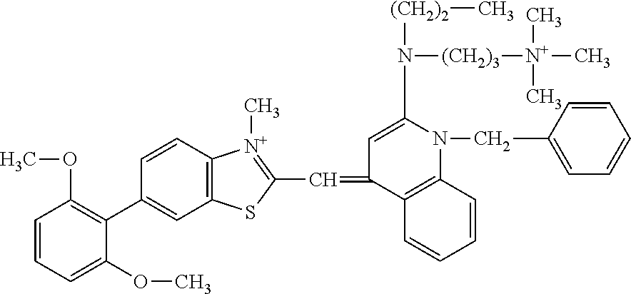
C1=CC=C(OC)C(C2=CC3=C(C=C2)[N+](C)=C(C=C2C4=C(N(CC5=CC=CC=C5)C(N([(CH2)3][N+](C)(C)C)[(CH2)2]C)=C2)C=CC=C4)S3)=C1OC
